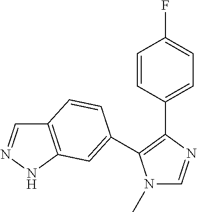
N1(C)C=NC(C2=CC=C(F)C=C2)=C1C1=CC2=C(C=NN2)C=C1
